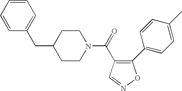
C1(C2=CC=C(C)C=C2)=C(C(=O)N2CCC(CC3=CC=CC=C3)CC2)C=NO1
